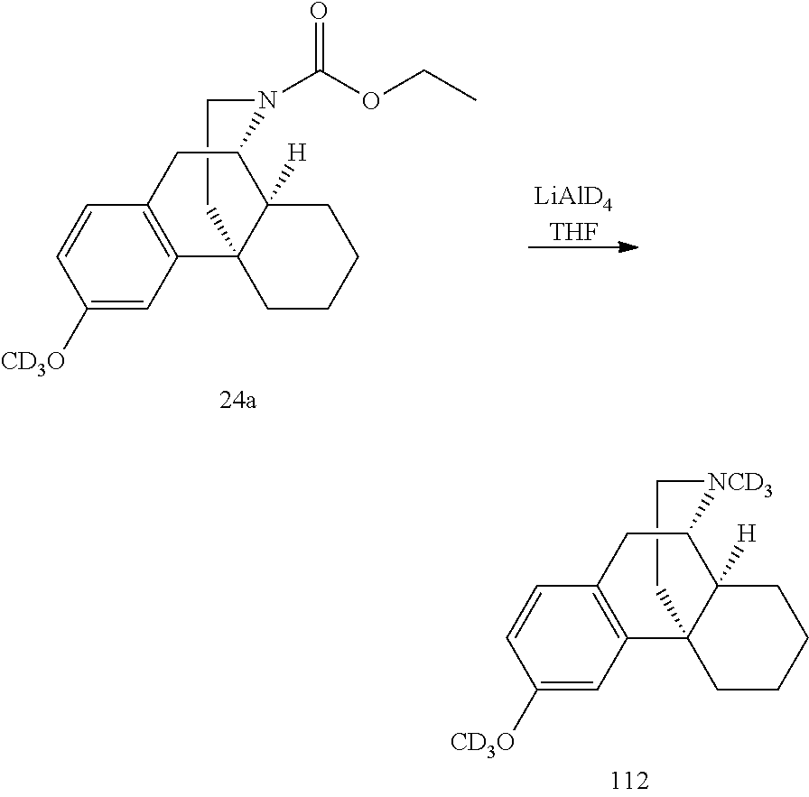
C1C[NCD3]C2C3([H])C1(C1=C(C=CC([CD3O])=C1)C2)CCCC3.[LiAlD4THF].C1CN(C(OCC)=O)C2C3([H])C1(C1=C(C=CC([CD3O])=C1)C2)CCCC3
